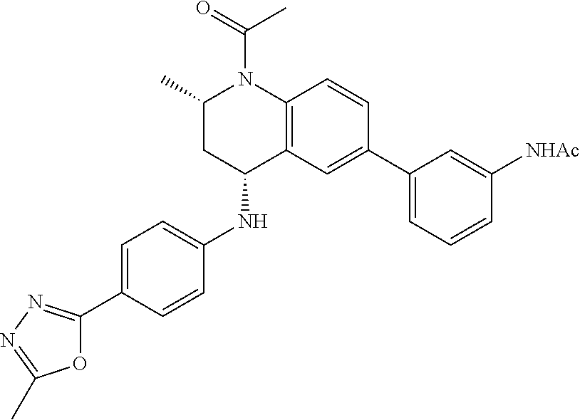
N(C1CC(C)N(C(C)=O)C2=C1C=C(C1=CC=CC([NHAc])=C1)C=C2)C1=CC=C(C2=NN=C(C)O2)C=C1
